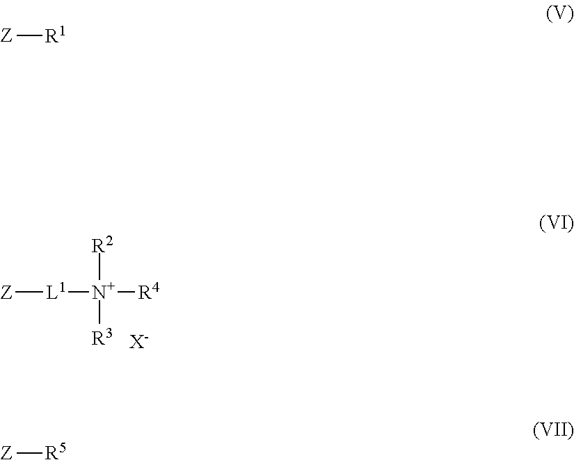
[Z][L1][N+]([R2])([R3])[R4].[X-].[Z][R1].[Z][R5]
